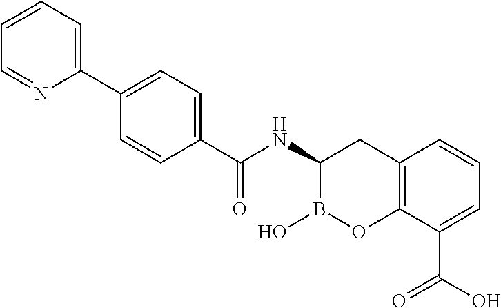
C1(C(NC2B(O)OC3=C(C2)C=CC=C3C(O)=O)=O)=CC=C(C2=CC=CC=N2)C=C1
